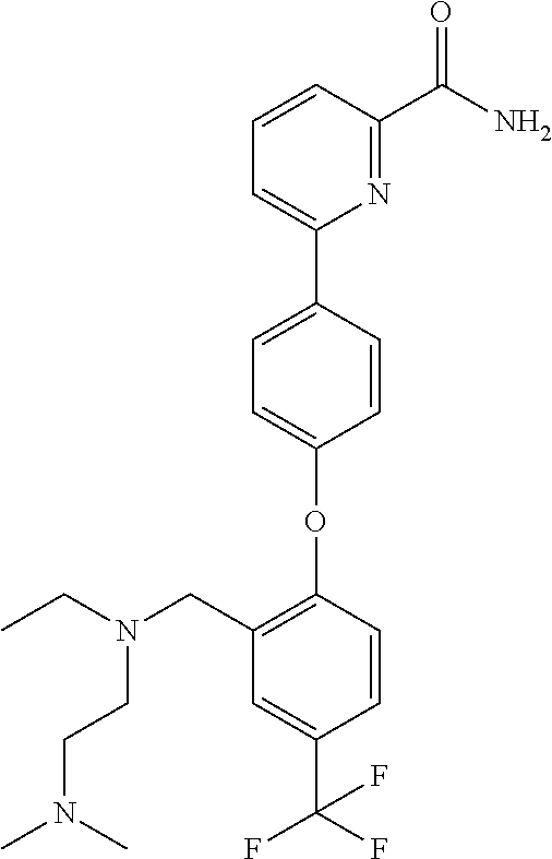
C1=CC(C2=CC=CC(C(N)=O)=N2)=CC=C1OC1=C(CN(CC)CCN(C)C)C=C(C(F)(F)F)C=C1
